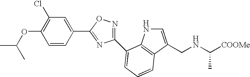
C1(C2=NC(C3=CC=CC4=C3NC=C4CNC([COOMe])C)=NO2)=CC(Cl)=C(OC(C)C)C=C1
